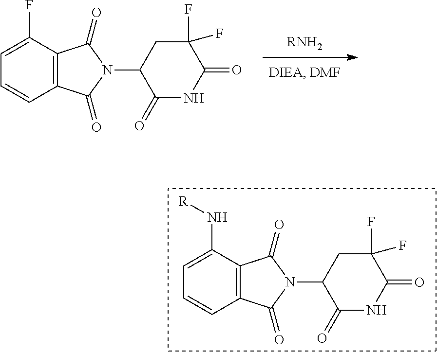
C12=C(C(=O)N(C3C(=O)NC(=O)C(F)(F)C3)C1=O)C(N[R])=CC=C2.C12=C(C(=O)N(C3C(=O)NC(=O)C(F)(F)C3)C1=O)C(F)=CC=C2.[RNH2]
